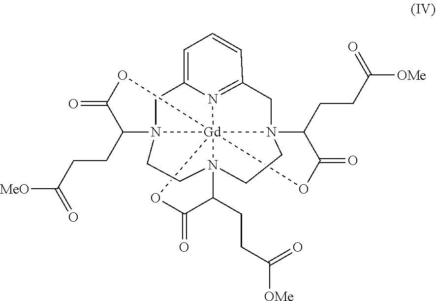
N123[Gd]4567(N(C(CCC(=O)[OMe])C(=O)O4)(CC4=N5C(=CC=C4)C1)CCN6(C(CCC(=O)[OMe])C(=O)O7)CC2)OC(=O)C3CCC(=O)[MeO]
